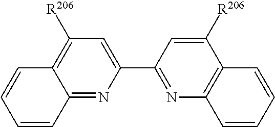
C12=NC(C3=NC4=C(C([R206])=C3)C=CC=C4)=CC([R206])=C1C=CC=C2
